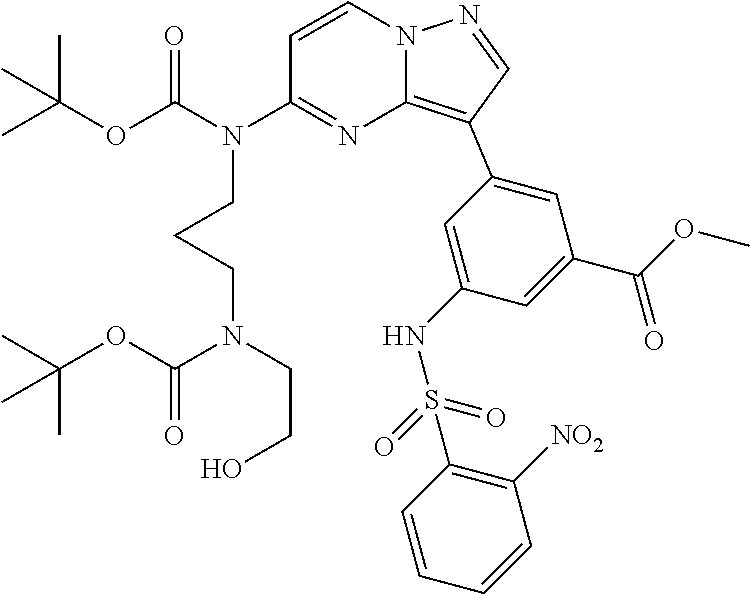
C1(NS(C2=C([NO2])C=CC=C2)(=O)=O)=CC(C2=C3N=C(N(C(OC(C)(C)C)=O)CCCN(CCO)C(OC(C)(C)C)=O)C=CN3N=C2)=CC(C(OC)=O)=C1
